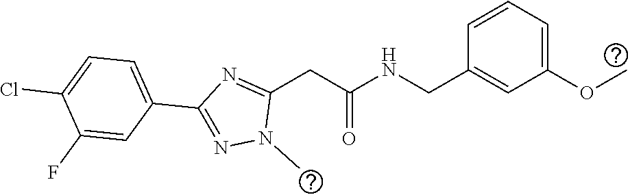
C(NC(CC1=NC(C2=CC=C(Cl)C(F)=C2)=NN1C)=O)C1=CC(OC)=CC=C1
